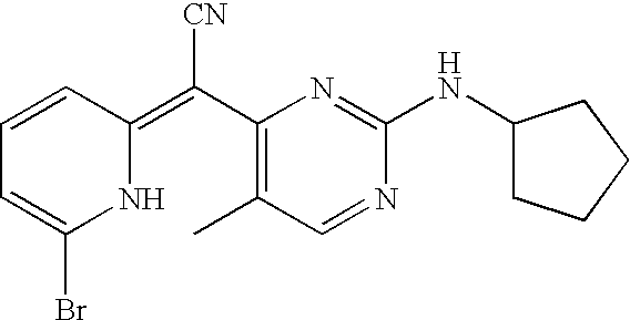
C1=CC(=C(C2=C(C)C=NC(NC3CCCC3)=N2)[CN])NC(Br)=C1
